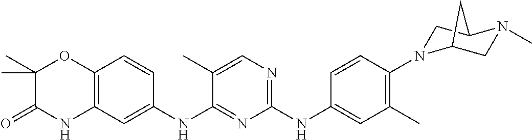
C1(NC2=CC(C)=C(N3CC4N(C)CC3C4)C=C2)=NC=C(C)C(NC2=CC3=C(C=C2)OC(C)(C)C(=O)N3)=N1
